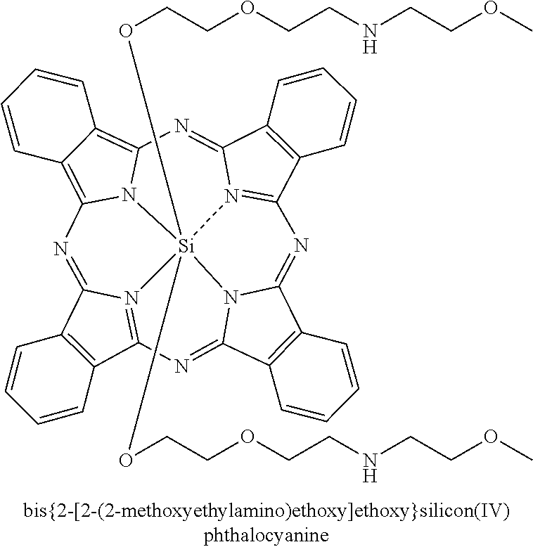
C12=C(C3=N4C1=NC1=C5C(=C6N1[Si]41(OCCOCCNCCOC)(OCCOCCNCCOC)N4=C(C7=C(C4=N6)C=CC=C7)N=C4C6=C(C(=N3)N41)C=CC=C6)C=CC=C5)C=CC=C2
